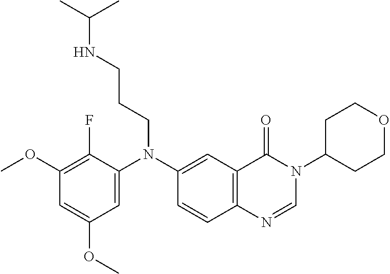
C1=C(N(C2=CC3=C(C=C2)N=CN(C2CCOCC2)C3=O)CCCNC(C)C)C(F)=C(OC)C=C1OC
